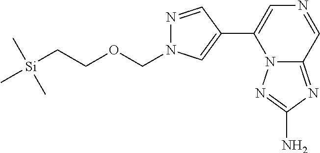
N1=CC(C2=CN=CC3=NC(N)=NN23)=CN1COCC[Si](C)(C)C
